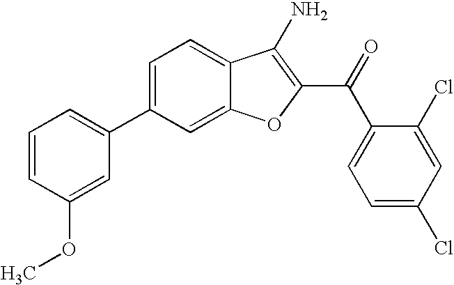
C1=CC(OC)=CC(C2=CC=C3C(=C2)OC(C(C2=CC=C(Cl)C=C2Cl)=O)=C3N)=C1
